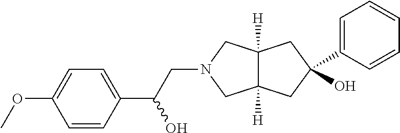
C(N1CC2([H])C([H])(C1)CC(O)(C1=CC=CC=C1)C2)C(C1=CC=C(OC)C=C1)O
